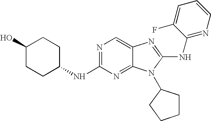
C1(O)CCC(NC2=NC=C3C(=N2)N(C2CCCC2)C(NC2=NC=CC=C2F)=N3)CC1
